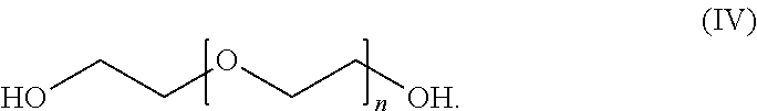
OCCOCC[OH]
